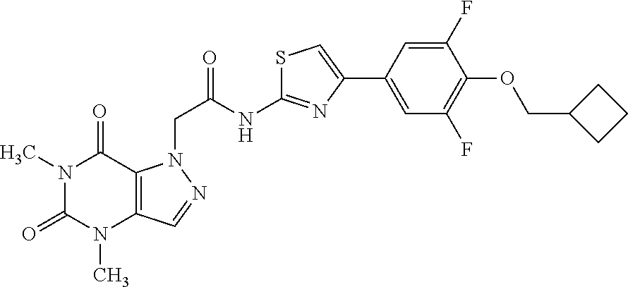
N1(C)C(=O)N(C)C2=C(C1=O)N(CC(=O)NC1=NC(C3=CC(F)=C(OCC4CCC4)C(F)=C3)=CS1)N=C2
